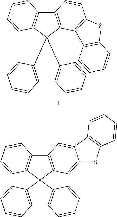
C12=C(C3=C(C=C1)SC1=C3C=CC=C1)C1(C3=C2C=CC=C3)C2=C(C3=C1C=CC=C3)C=CC=C2.C12=C(C=C3C(=C1)C1=C(S3)C=CC=C1)C1(C3=C2C=CC=C3)C2=C(C3=C1C=CC=C3)C=CC=C2
